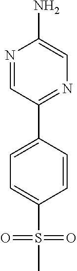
N1=CC(C2=CC=C(S(=O)(=O)C)C=C2)=NC=C1N
